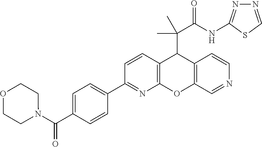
N1(C(C2=CC=C(C3=NC4=C(C=C3)C(C(C)(C)C(NC3=NN=CS3)=O)C3=C(O4)C=NC=C3)C=C2)=O)CCOCC1
